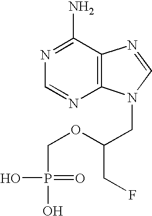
C1=NC2=C(C(N)=N1)N=CN2CC(CF)OCP(O)(=O)O
